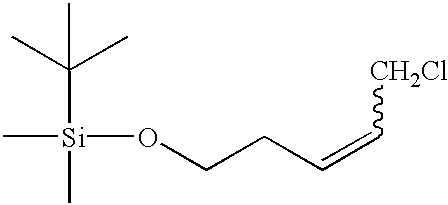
C[Si](OCCC=C[CH2Cl])(C(C)(C)C)C
